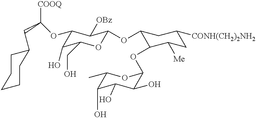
C1(CC([COOQ])OC2C(O)C(CO)OC(OC3C(OC4C(O)C(O)C(O)C(C)O4)C([Me])CC([CONH(CH2)2NH2])C3)C2[OBz])CCCCC1
